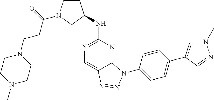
C1(N2C3=NC(NC4CCN(C(=O)CCN5CCN(C)CC5)C4)=NC=C3N=N2)=CC=C(C2=CN(C)N=C2)C=C1
